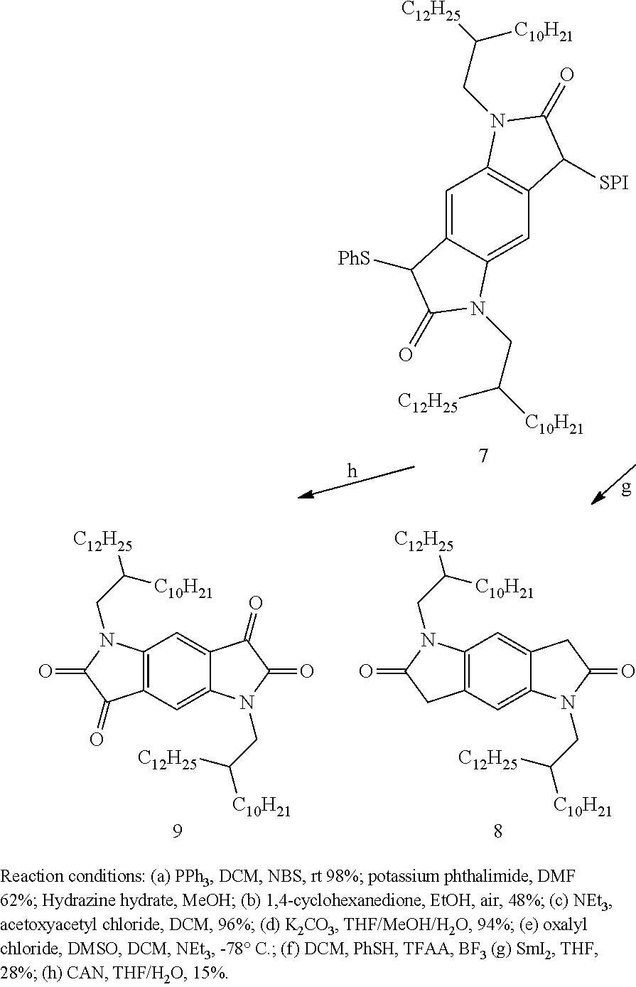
C1=C2C(=CC3=C1N(CC([C12H25])[C10H21])C(=O)C3[SPI])N(CC([C10H21])[C12H25])C(=O)C2[PhS].C12=C(C=C3C(=C1)C(=O)C(=O)N3CC([C10H21])[C12H25])C(=O)C(=O)N2CC([C12H25])[C10H21].C12=C(C=C3C(=C1)CC(=O)N3CC([C10H21])[C12H25])CC(=O)N2CC([C12H25])[C10H21]
